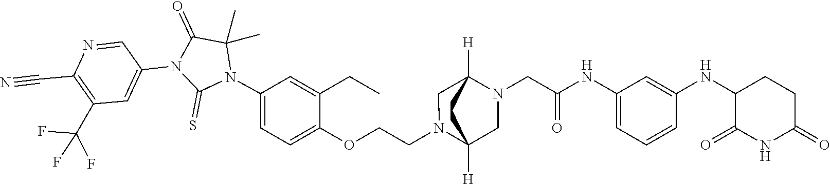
C1(C)(C)N(C2=CC=C(OCCN3CC4([H])N(CC(NC5=CC=CC(NC6C(=O)NC(=O)CC6)=C5)=O)CC3([H])CC4)C(CC)=C2)C(=S)N(C2=CC(C(F)(F)F)=C(C#N)N=C2)C1=O
